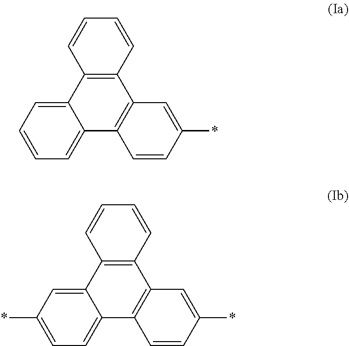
C12=CC=CC=C1C1=C(C3=C2C=CC(*)=C3)C=CC=C1.C12=CC=C(*)C=C1C1=C(C3=C2C=CC(*)=C3)C=CC=C1
